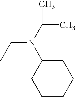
C1CCCC(N(C(C)C)CC)C1
